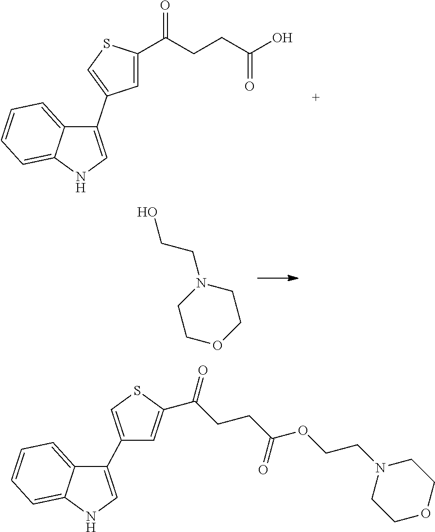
C1=C(C(CCC(O)=O)=O)SC=C1C1=CNC2=CC=CC=C12.C1CN(CCO)CCO1.C1(C2=CNC3=CC=CC=C23)=CSC(C(CCC(OCCN2CCOCC2)=O)=O)=C1
